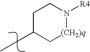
C1C(CC)C[(CH2)q]N([R4])C1
